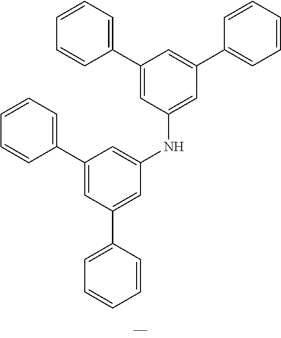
C1(C2=CC(C3=CC=CC=C3)=CC(NC3=CC(C4=CC=CC=C4)=CC(C4=CC=CC=C4)=C3)=C2)=CC=CC=C1
